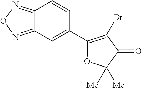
C12=NON=C1C=C(C1=C(Br)C(=O)C([Me])([Me])O1)C=C2
